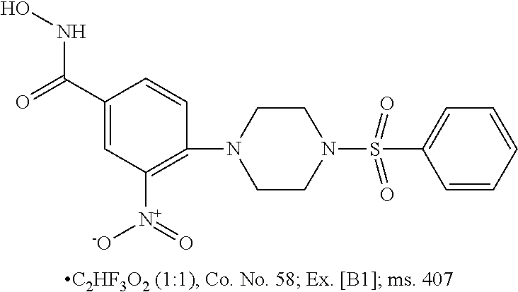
C1(S(N2CCN(C3=C([N+](=O)[O-])C=C(C(=O)NO)C=C3)CC2)(=O)=O)=CC=CC=C1
